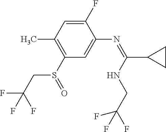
S(C1=C(C)C=C(F)C(N=C(C2CC2)NCC(F)(F)F)=C1)(=O)CC(F)(F)F
